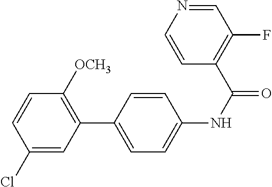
C1(Cl)=CC(C2=CC=C(NC(=O)C3=C(F)C=NC=C3)C=C2)=C([OCH3])C=C1
